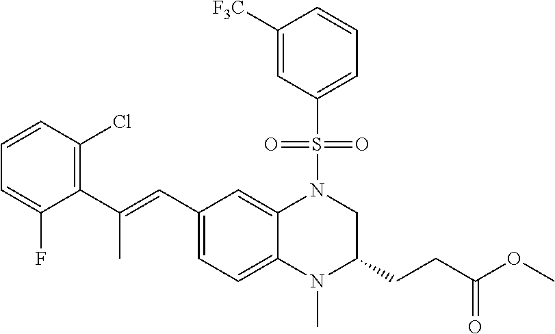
C1(C=C(C)C2=C(Cl)C=CC=C2F)=CC=C2C(=C1)N(S(C1=CC=CC([F3C])=C1)(=O)=O)CC(CCC(OC)=O)N2C
